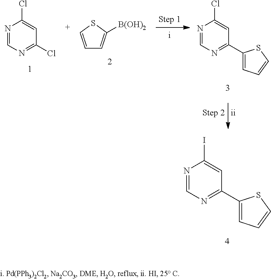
N1=CN=C(Cl)C=C1Cl.[B(OH)2]C1=CC=CS1.N1=CN=C(C2=CC=CS2)C=C1Cl.N1=CN=C(C2=CC=CS2)C=C1I
